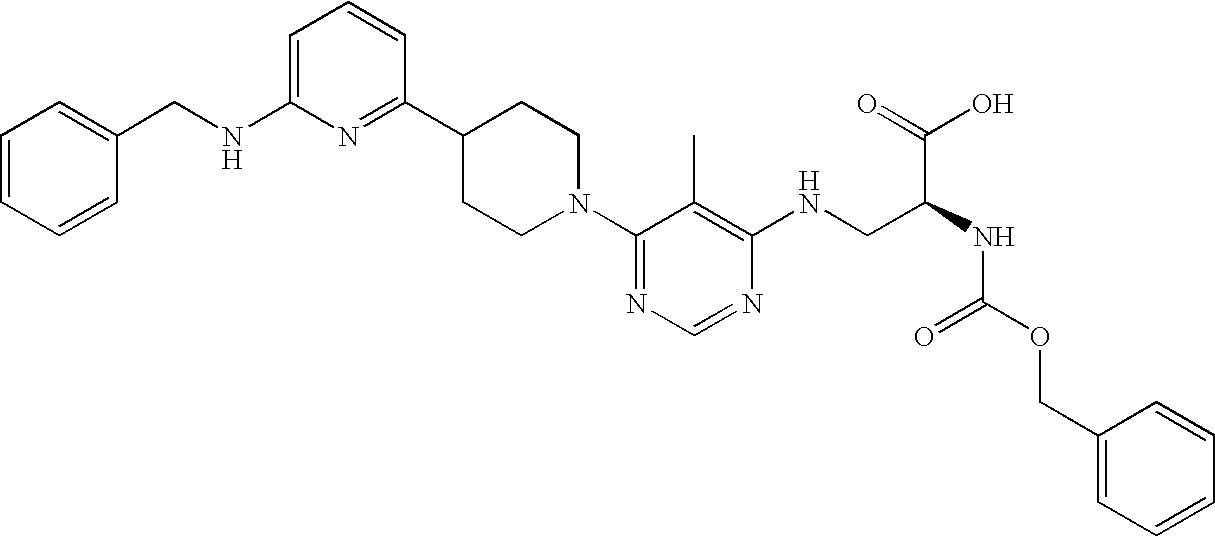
C1=C(NCC2=CC=CC=C2)N=C(C2CCN(C3=NC=NC(NCC(NC(OCC4=CC=CC=C4)=O)C(O)=O)=C3C)CC2)C=C1
